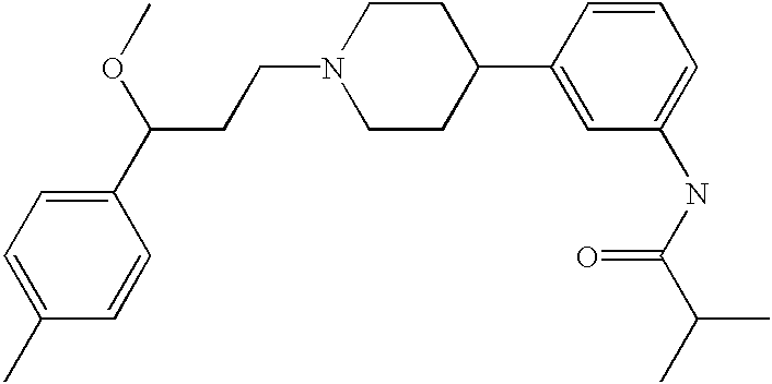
C1(C(CCN2CCC(C3=CC(NC(C(C)C)=O)=CC=C3)CC2)OC)=CC=C(C)C=C1
